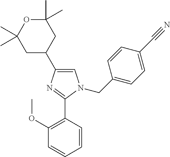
C1(C)(C)OC(C)(C)CC(C2=CN(CC3=CC=C(C#N)C=C3)C(C3=C(OC)C=CC=C3)=N2)C1
